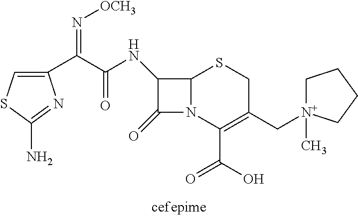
C1(C(C(NC2C(=O)N3C2SCC(C[N+]2(C)CCCC2)=C3C(O)=O)=O)=N[OCH3])=CSC(N)=N1
